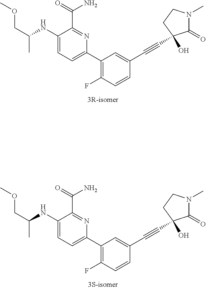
C1(NC(C)COC)=CC=C(C2=C(F)C=CC(C#CC3(O)C(=O)N(C)CC3)=C2)N=C1C(N)=O.C1(NC(C)COC)=CC=C(C2=C(F)C=CC(C#CC3(O)C(=O)N(C)CC3)=C2)N=C1C(N)=O
